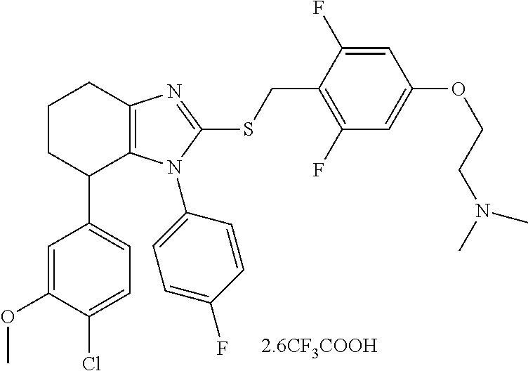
C1(C2C3=C(CCC2)N=C(SCC2=C(F)C=C(OCCN(C)C)C=C2F)N3C2=CC=C(F)C=C2)=CC=C(Cl)C(OC)=C1
